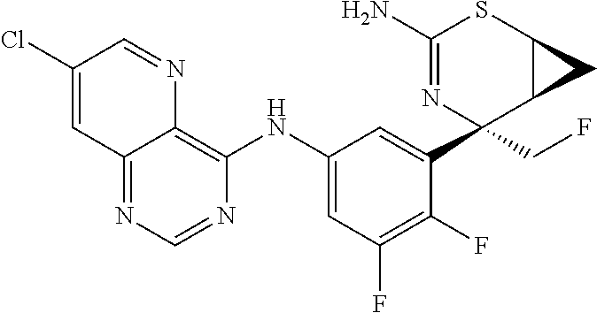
C12=NC=NC(NC3=CC(F)=C(F)C(C4(CF)N=C(N)SC5C4C5)=C3)=C1N=CC(Cl)=C2
